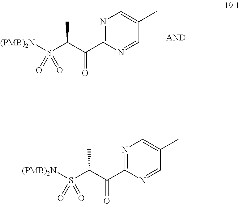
S(C(C)C(=O)C1=NC=C(C)C=N1)([(PMB)2N])(=O)=O.S(C(C)C(=O)C1=NC=C(C)C=N1)([(PMB)2N])(=O)=O
